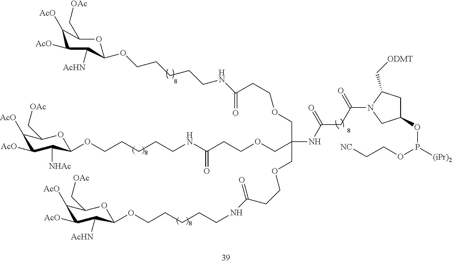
C1([AcO])C([AcO])C([AcHN])C(OCCCCCNC(CCOCC(COCCC(NCCCCCOC2C([NHAc])C([AcO])C([AcO])C(C[OAc])O2)=O)(COCCC(NCCCCCOC2C([AcHN])C([AcO])C([AcO])C(C[OAc])O2)=O)NC(CC(=O)N2CC(OP(OCC[NC])[(iPr)2])CC2C[ODMT])=O)=O)OC1C[OAc]
